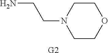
[G2].C(N1CCOCC1)CN
